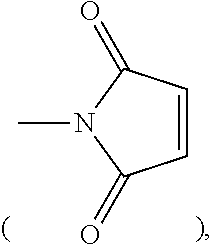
C1=CC(=O)N(C)C1=O
